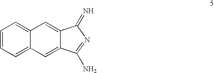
C1=CC=C2C(=C1)C=C1C(=C2)C(N)=NC1=N
